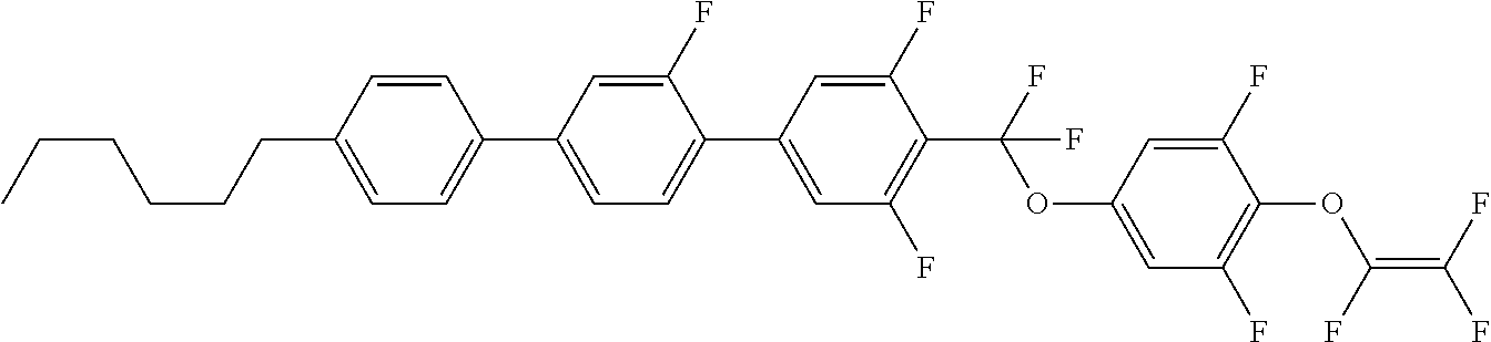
C1(C2=CC(F)=C(C(OC3=CC(F)=C(OC(=C(F)F)F)C(F)=C3)(F)F)C(F)=C2)=CC=C(C2=CC=C(CCCCCC)C=C2)C=C1F
